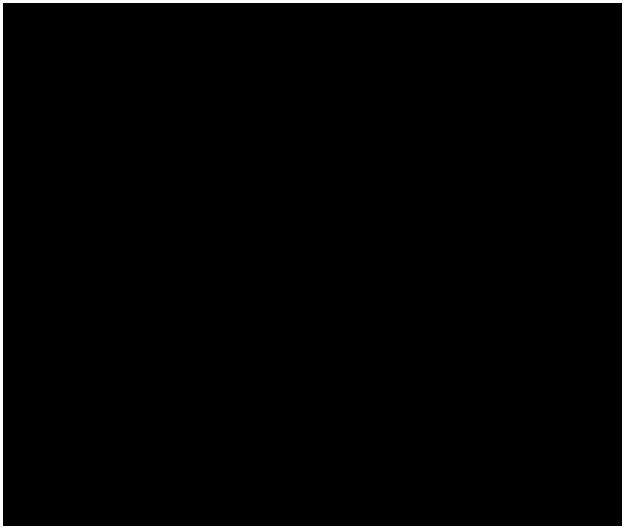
N12C(=NC(C3=CC=CC=C3)=C1C(N1CCN(C3=CC(CO)=CC=C3)CC1)=O)C=CC=C2
